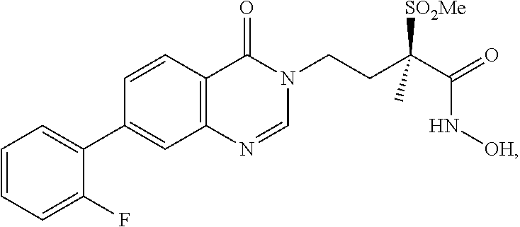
C1(F)=CC=CC=C1C1=CC2=C(C=C1)C(=O)N(CCC(C(=O)N[OH])([SO2Me])C)C=N2
